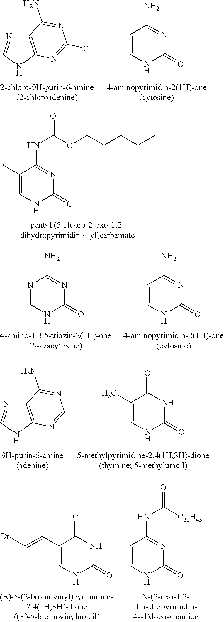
C12=C(NC=N1)N=C(Cl)N=C2N.C1=CNC(=O)N=C1N.C1(F)=CNC(=O)N=C1NC(OCCCCC)=O.N1=CNC(=O)N=C1N.C1=CNC(=O)N=C1N.C1(C)=CNC(=O)NC1=O.C12=C(NC=N1)N=CN=C2N.C1(C=CBr)=CNC(=O)NC1=O.C1=CNC(=O)N=C1NC(=O)[C21H43]
